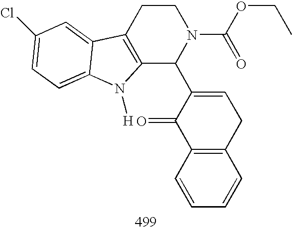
C12=C(CCN(C(OCC)=O)C1C1=CCC3=C(C1=O)C=CC=C3)C1=CC(Cl)=CC=C1N2[H]
